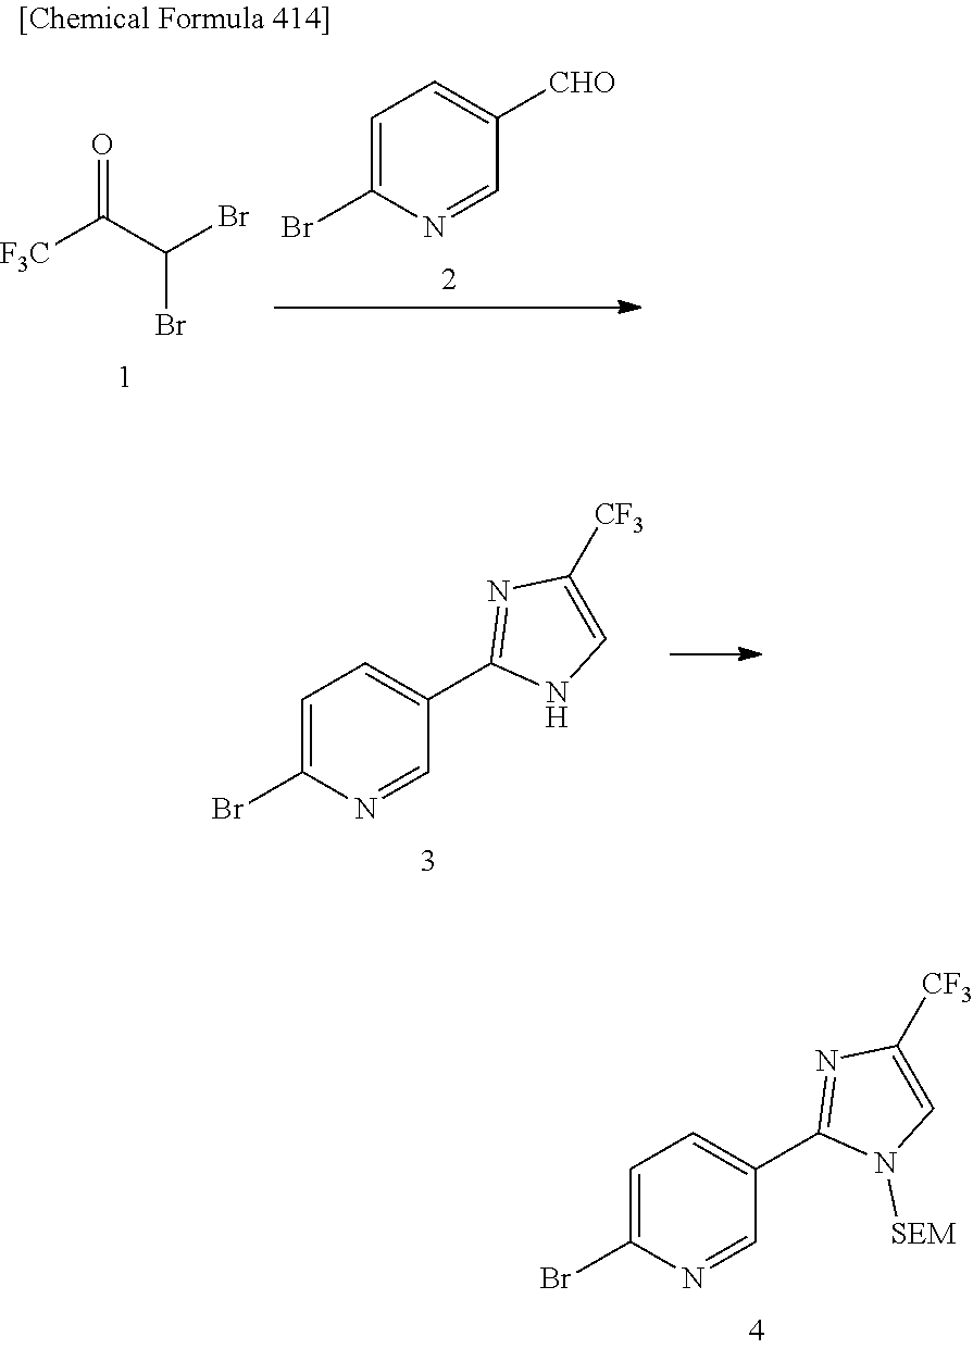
C1=C(Br)N=CC(C2=NC([CF3])=CN2[SEM])=C1.[F3C]C(C(Br)Br)=O.C1=C(Br)N=CC([CHO])=C1.C1=C(Br)N=CC(C2=NC([CF3])=CN2)=C1
